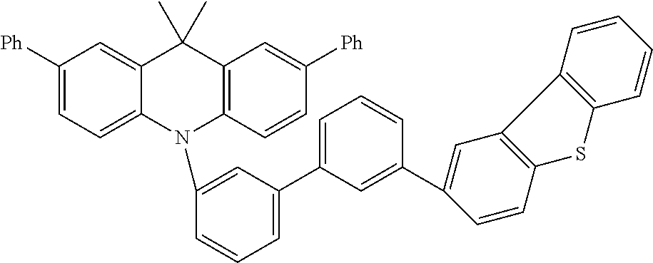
C1([Ph])=CC=C2C(=C1)C(C)(C)C1=C(N2C2=CC(C3=CC=CC(C4=CC5=C(C=C4)SC4=C5C=CC=C4)=C3)=CC=C2)C=CC([Ph])=C1
